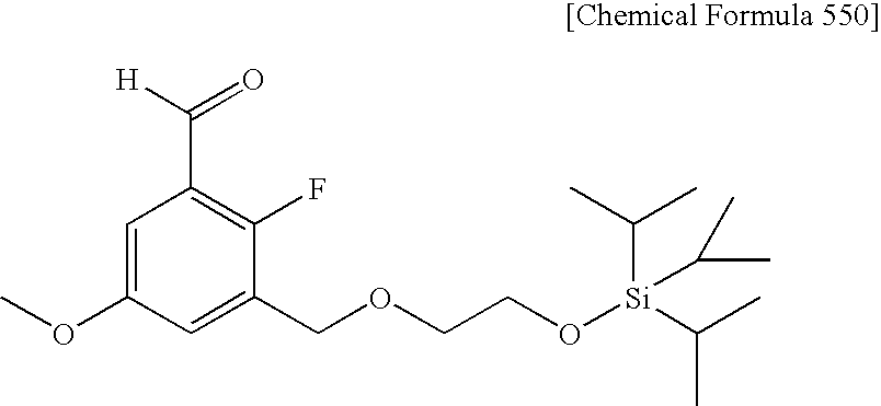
C1=C(OC)C=C(COCCO[Si](C(C)C)(C(C)C)C(C)C)C(F)=C1C([H])=O
